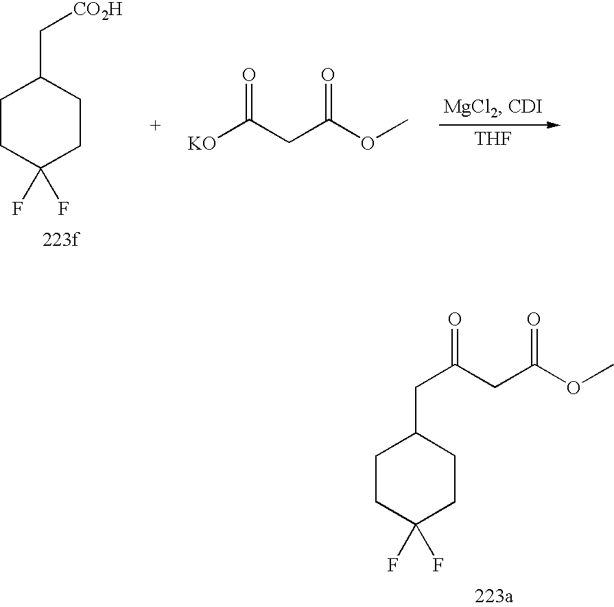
C1CC(F)(F)CCC1C[CO2H].[THF].[KO]C(CC(OC)=O)=O.C1CC(F)(F)CCC1CC(=O)CC(OC)=O
